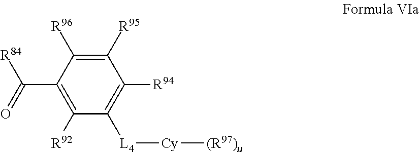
C1([R95])=C([R96])C(C([R84])=O)=C([R92])C([L4][Cy][(R97)u])=C1[R94]
